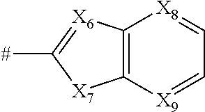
C1=[X9]C2=C([X8]=C1)[X6]=C([#])[X7]2
